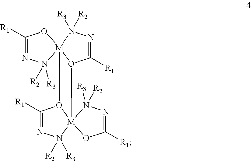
C1([R1])=NN([R3])([R2])[M]23(O1[M]14(N([R3])([R2])N=C([R1])O1)O2C([R1])=NN4([R2])[R3])OC([R1])=NN3([R2])[R3]
